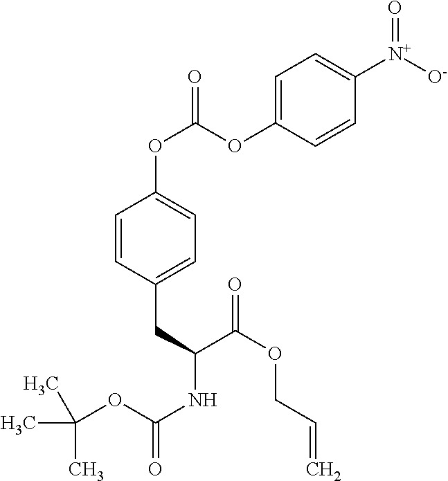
C(C)(C)(C)OC(NC(C(OCC=C)=O)CC1=CC=C(OC(=O)OC2=CC=C([N+]([O-])=O)C=C2)C=C1)=O
